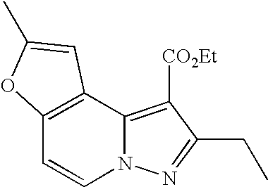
C12=C(C3=C([CO2Et])C(CC)=NN3C=C1)C=C(C)O2
